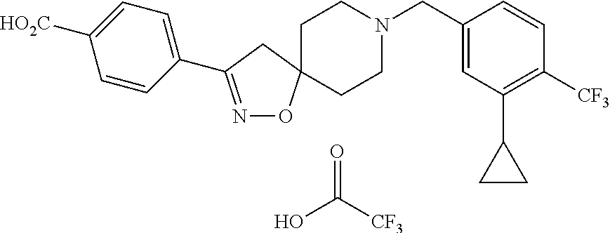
N1=C(C2=CC=C([HO2C])C=C2)CC2(O1)CCN(CC1=CC(C3CC3)=C([CF3])C=C1)CC2.O=C([CF3])O
